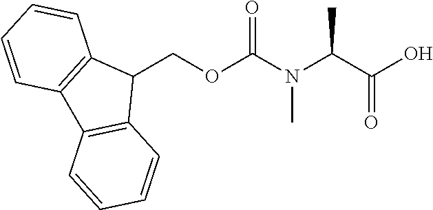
C1(COC(N(C(C(O)=O)C)C)=O)C2=C(C3=C1C=CC=C3)C=CC=C2
